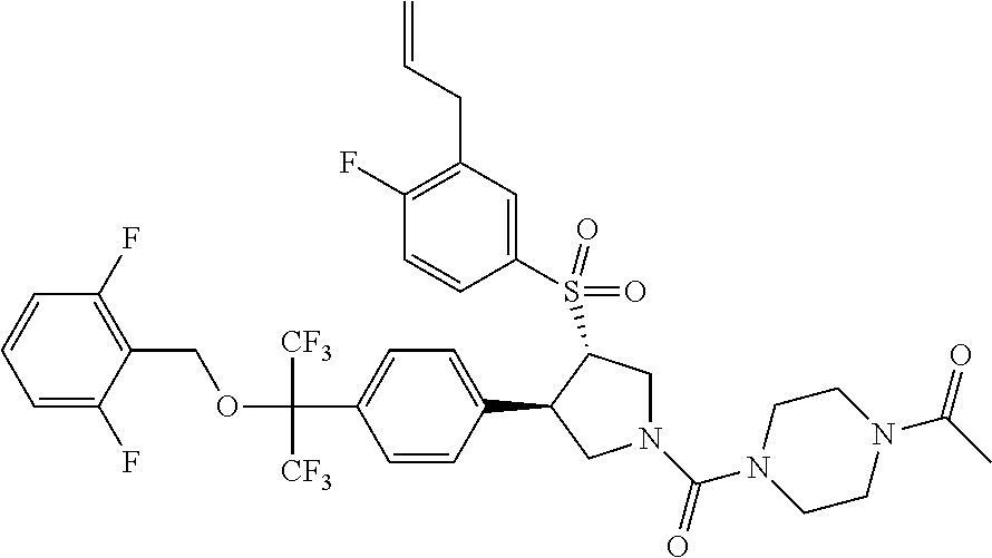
O(C(C1=CC=C(C2CN(C(N3CCN(C(C)=O)CC3)=O)CC2S(C2=CC(CC=C)=C(F)C=C2)(=O)=O)C=C1)([CF3])[CF3])CC1=C(F)C=CC=C1F
